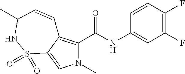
N1(C)C(C(NC2=CC(F)=C(F)C=C2)=O)=C2C(=C1)S(=O)(=O)NC(C)C=C2
